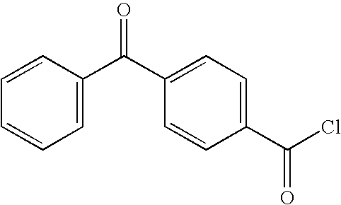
C1=C(C(C2=CC=C(C(Cl)=O)C=C2)=O)C=CC=C1
